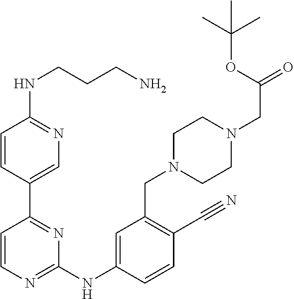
C1=C(C2=NC(NC3=CC(CN4CCN(CC(=O)OC(C)(C)C)CC4)=C(C#N)C=C3)=NC=C2)C=CC(NCCCN)=N1
